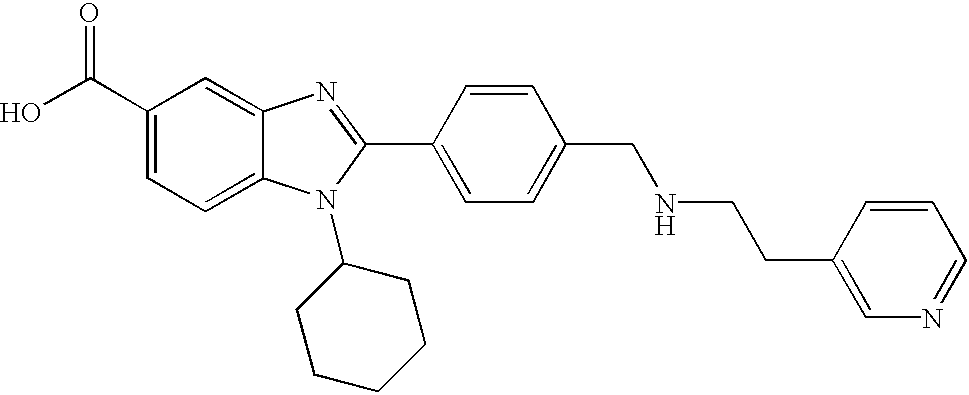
OC(C1=CC=C2C(=C1)N=C(C1=CC=C(CNCCC3=CN=CC=C3)C=C1)N2C1CCCCC1)=O
